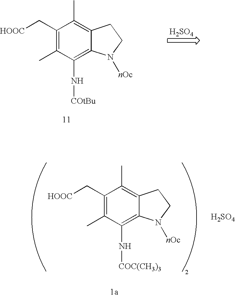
C1(C[HOOC])=C(C)C(N[COC(CH3)3])=C2C(=C1C)CCN2[nOc].[H2SO4].C1(C[HOOC])=C(C)C(N[COtBu])=C2C(=C1C)CCN2[nOc].[H2SO4]
